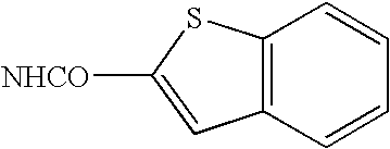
C12=C(SC([NHCO])=C1)C=CC=C2
